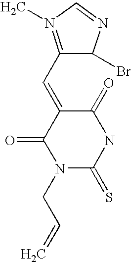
O=C1C(=CC2=N(C)C=NC2Br)C(=O)N(CC=C)C(=S)N1
